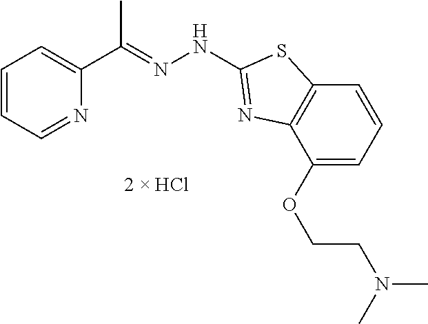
C1=NC(C(=NNC2=NC3=C(C=CC=C3OCCN(C)C)S2)C)=CC=C1
